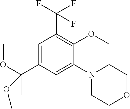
C1=C(C(OC)(OC)C)C=C(N2CCOCC2)C(OC)=C1C(F)(F)F
